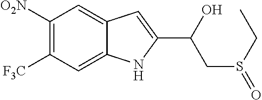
C1([O2N])=C([F3C])C=C2C(=C1)C=C(C(O)CS(=O)CC)N2
